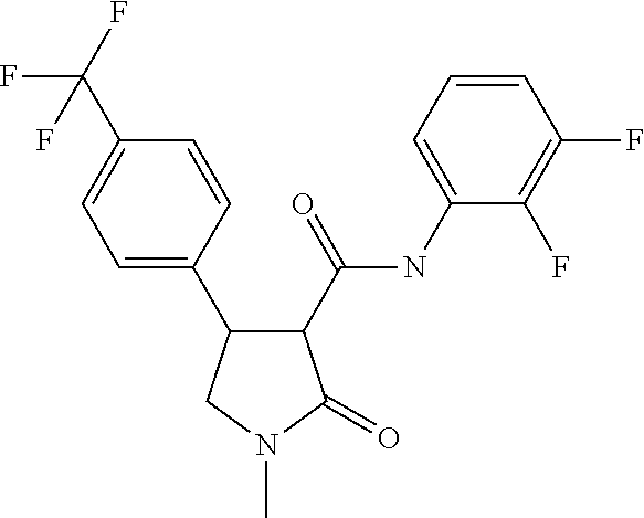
C1(C(F)(F)F)=CC=C(C2C(C(=O)NC3=CC=CC(F)=C3F)C(=O)N(C)C2)C=C1
